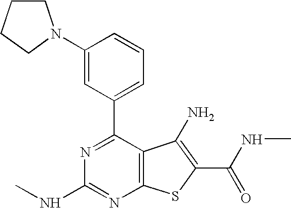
N1=C(C2=CC=CC(N3CCCC3)=C2)C2=C(N=C1NC)SC(C(=O)NC)=C2N
